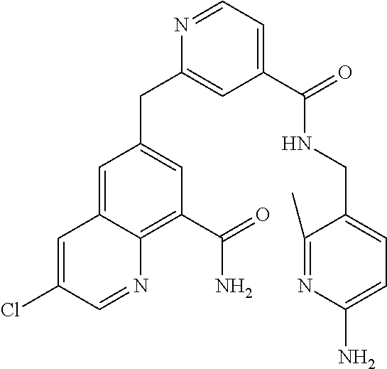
N1=CC=C(C(NCC2=CC=C(N)N=C2C)=O)C=C1CC1=CC(C(N)=O)=C2C(=C1)C=C(Cl)C=N2
